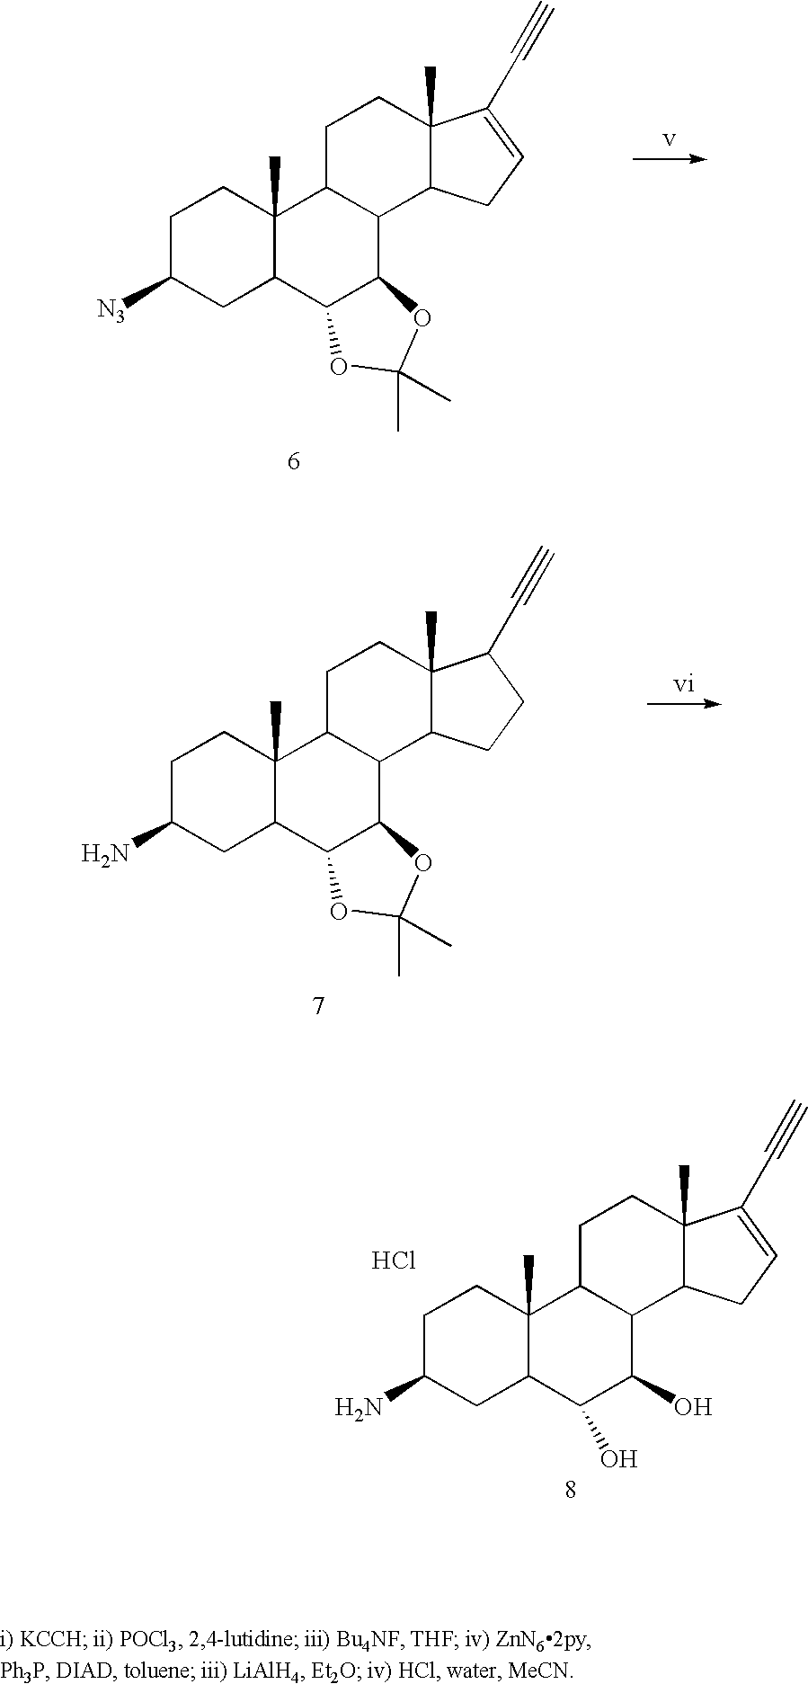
C1C([N3])CC2C(C)(C1)C1C(C3C2OC(C)(C)O3)C2C(C)(CC1)C(C#C)=CC2.C1C(N)CC2C(C)(C1)C1C(C3C2OC(C)(C)O3)C2C(C)(CC1)C(C#C)CC2.Cl.C1C(N)CC2C(C)(C1)C1C(C(O)C2O)C2C(C)(CC1)C(C#C)=CC2
